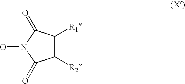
ON1C(=O)C([R2])C([R1])C1=O
